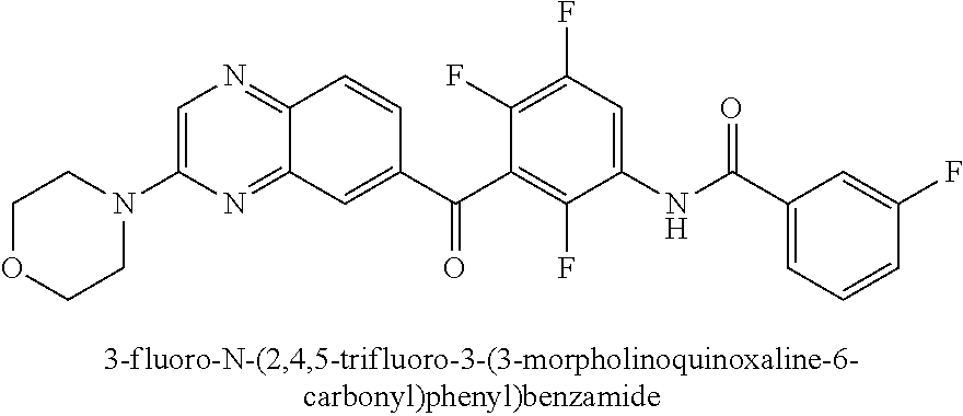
C1=C(N2CCOCC2)N=C2C(=N1)C=CC(C(C1=C(F)C(NC(C3=CC=CC(F)=C3)=O)=CC(F)=C1F)=O)=C2
